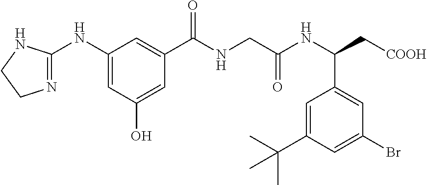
C1(NC2=NCCN2)=CC(O)=CC(C(NCC(NC(C[COOH])C2=CC(Br)=CC(C(C)(C)C)=C2)=O)=O)=C1
